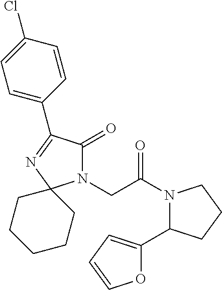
N1(CC(N2C(C3=CC=CO3)CCC2)=O)C(=O)C(C2=CC=C(Cl)C=C2)=NC12CCCCC2
